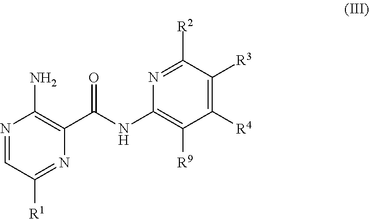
N1=CC([R1])=NC(C(NC2=C([R9])C([R4])=C([R3])C([R2])=N2)=O)=C1N
